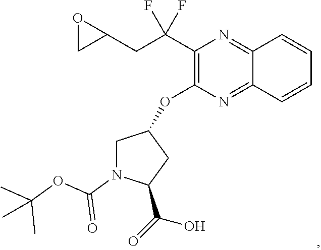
C1(C(CC2CO2)(F)F)=C(OC2CN(C(=O)OC(C)(C)C)C(C(=O)O)C2)N=C2C(=N1)C=CC=C2
